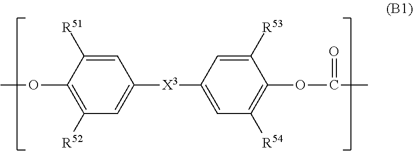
COC1=C([R52])C=C([X3]C2=CC([R54])=C(OC(=O)C)C([R53])=C2)C=C1[R51]
